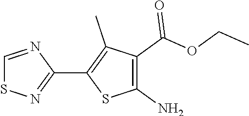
C1(C2=C(C)C(C(OCC)=O)=C(N)S2)=NSC=N1
